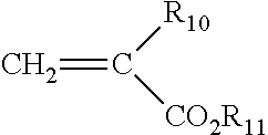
C=C([R10])[CO2R11]
